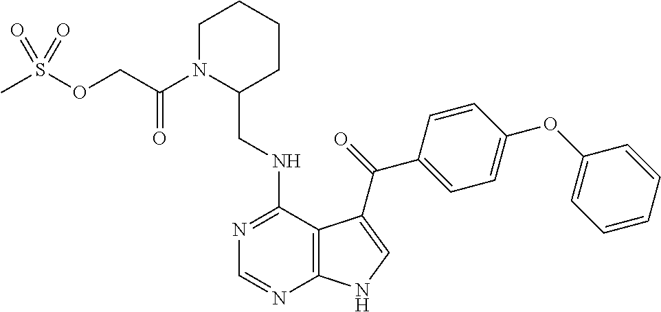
C1=CC=CC(OC2=CC=C(C(=O)C3=CNC4=C3C(NCC3CCCCN3C(COS(C)(=O)=O)=O)=NC=N4)C=C2)=C1
